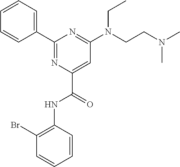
C1=CC=CC(Br)=C1NC(C1=CC(N(CCN(C)C)CC)=NC(C2=CC=CC=C2)=N1)=O
